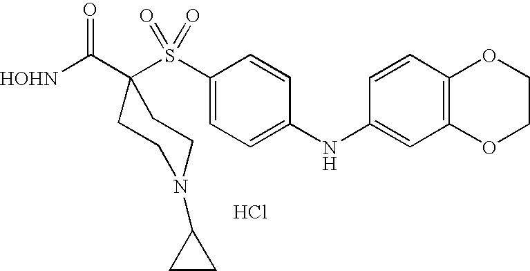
Cl.[HOHN]C(=O)C1(S(C2=CC=C(NC3=CC4=C(C=C3)OCCO4)C=C2)(=O)=O)CCN(C2CC2)CC1
